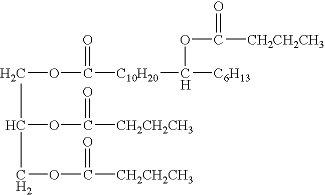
C(OC([C10H20]C([C6H13])OC([CH2CH2CH3])=O)=O)C(OC([CH2CH2CH3])=O)COC([CH2CH2CH3])=O
